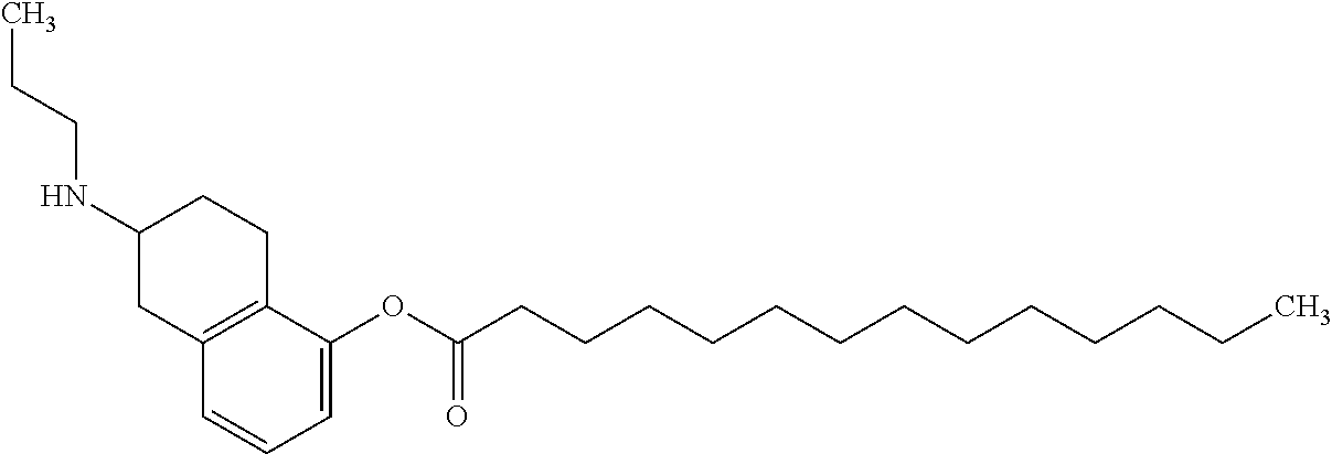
CCCNC1CC2=C(CC1)C(OC(CCCCCCCCCCCCC)=O)=CC=C2
